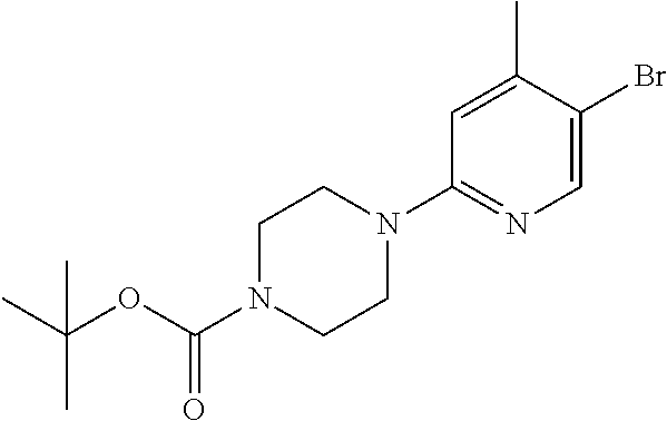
C1CN(C(OC(C)(C)C)=O)CCN1C1=NC=C(Br)C(C)=C1
